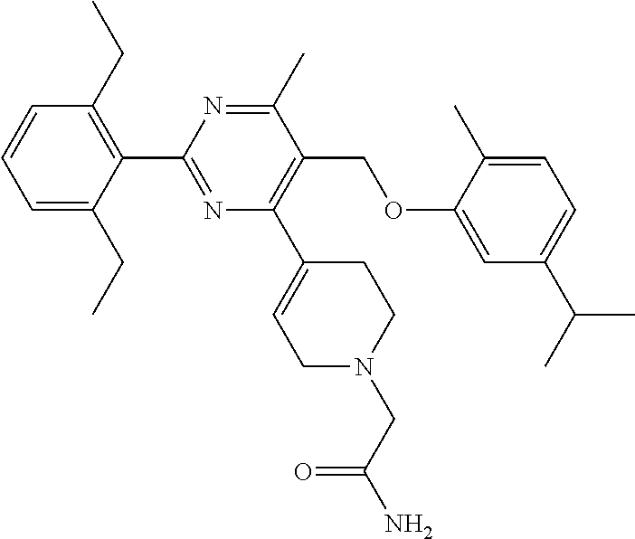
C1(C2=NC(C3=CCN(CC(=O)N)CC3)=C(COC3=CC(C(C)C)=CC=C3C)C(C)=N2)=C(CC)C=CC=C1CC
